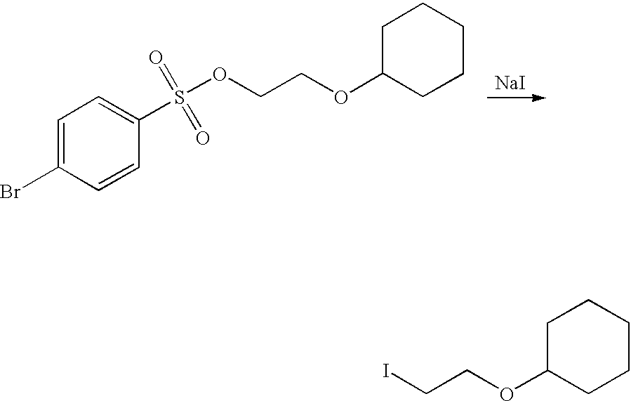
C1C(OCCI)CCCC1.C1=C(Br)C=CC(S(OCCOC2CCCCC2)(=O)=O)=C1.[NaI]
